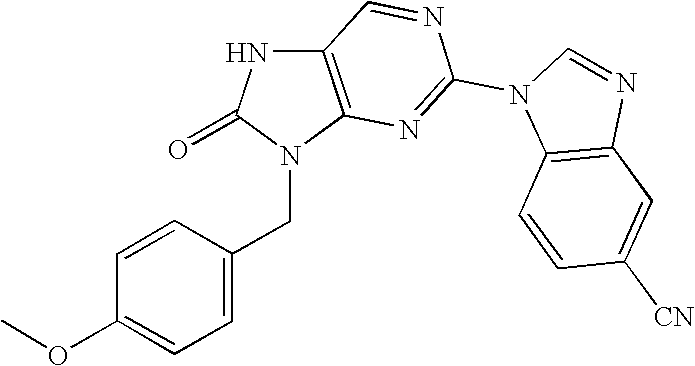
C1=CC(OC)=CC=C1CN1C(=O)NC2=C1N=C(N1C3=C(N=C1)C=C([CN])C=C3)N=C2
